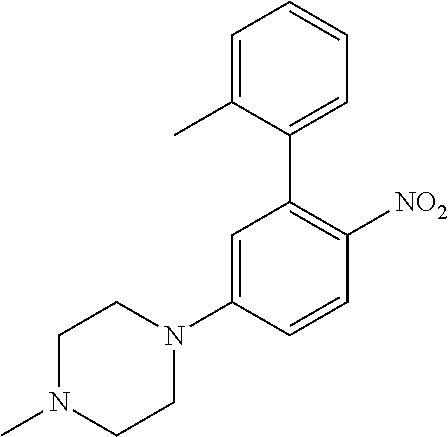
CN1CCN(C2=CC(C3=CC=CC=C3C)=C([NO2])C=C2)CC1
